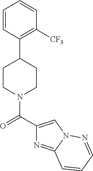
C1CN(C(=O)C2=CN3C(=N2)C=CC=N3)CCC1C1=C([CF3])C=CC=C1
